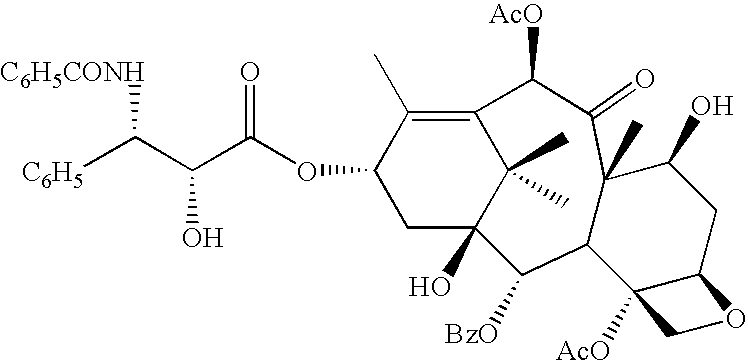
C1C2(O)C(C)(C)C(=C(C)C1OC(C(C([C6H5])[C6H5CONH])O)=O)C([AcO])C(=O)C1(C)C(C2[BzO])C2([AcO])C(CC1O)OC2
